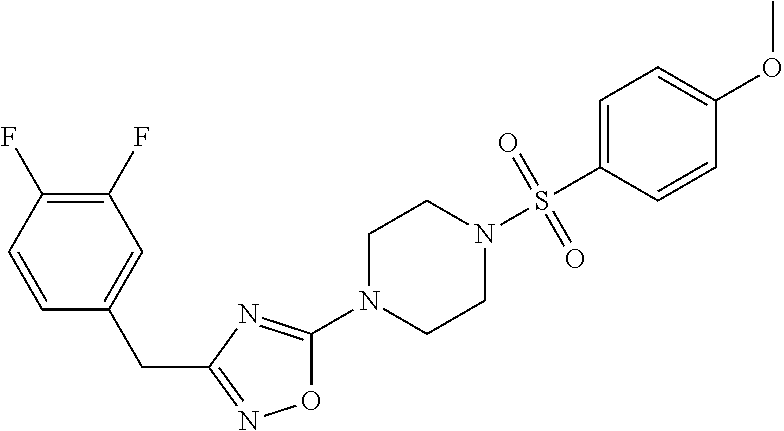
O1C(N2CCN(S(C3=CC=C(OC)C=C3)(=O)=O)CC2)=NC(CC2=CC(F)=C(F)C=C2)=N1
